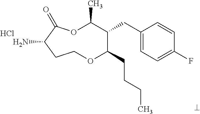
NC1C(=O)OC(C)C(CC2=CC=C(F)C=C2)C(CCCC)OCC1.Cl
